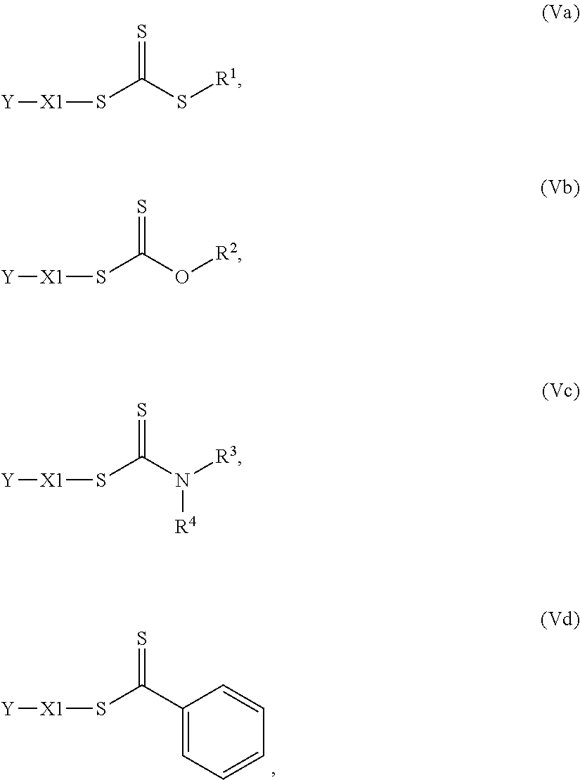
S=C(C1=CC=CC=C1)S[X1][Y].S=C(S[R1])S[X1][Y].S=C(O[R2])S[X1][Y].S=C(N([R3])[R4])S[X1][Y]
